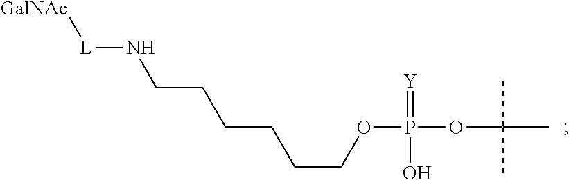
[L](NCCCCCCOP(=[Y])(O)OC(C)(C)C)[GalNAc]
